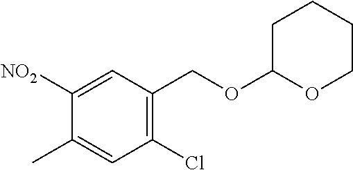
C1(Cl)=C(COC2OCCCC2)C=C([NO2])C(C)=C1
